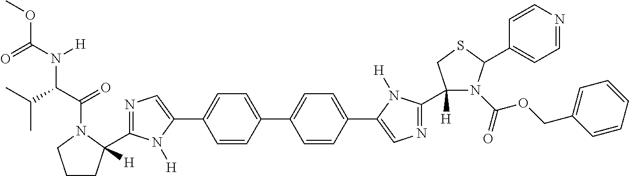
C1=CC(C2=CC=C(C3=CN=C(C4([H])N(C(OCC5=CC=CC=C5)=O)C(C5=CC=NC=C5)SC4)N3[H])C=C2)=CC=C1C1=CN=C(C2([H])CCCN2C(=O)C(N([H])C(OC)=O)C(C)C)N1[H]
